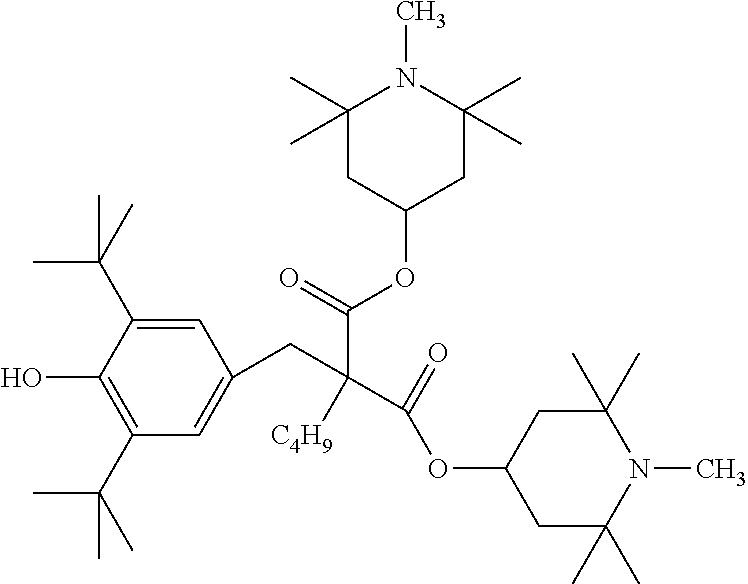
C1=C(C(C)(C)C)C(O)=C(C(C)(C)C)C=C1CC(C(OC1CC(C)(C)N(C)C(C)(C)C1)=O)(C(=O)OC1CC(C)(C)N(C)C(C)(C)C1)[C4H9]
